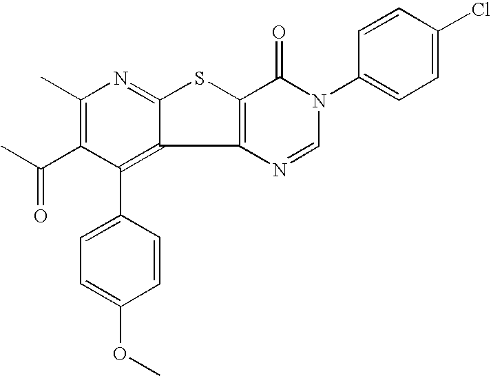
C12=C(N=CN(C3=CC=C(Cl)C=C3)C1=O)C1=C(C3=CC=C(OC)C=C3)C(C(=O)C)=C(C)N=C1S2
